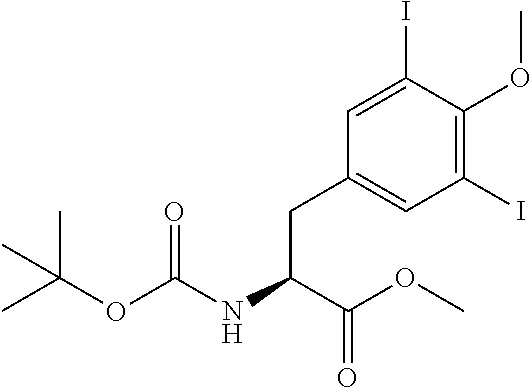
O(C(NC(C(=O)OC)CC1=CC(I)=C(OC)C(I)=C1)=O)C(C)(C)C
